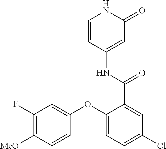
C1=CC(NC(=O)C2=CC(Cl)=CC=C2OC2=CC(F)=C([MeO])C=C2)=CC(=O)N1
